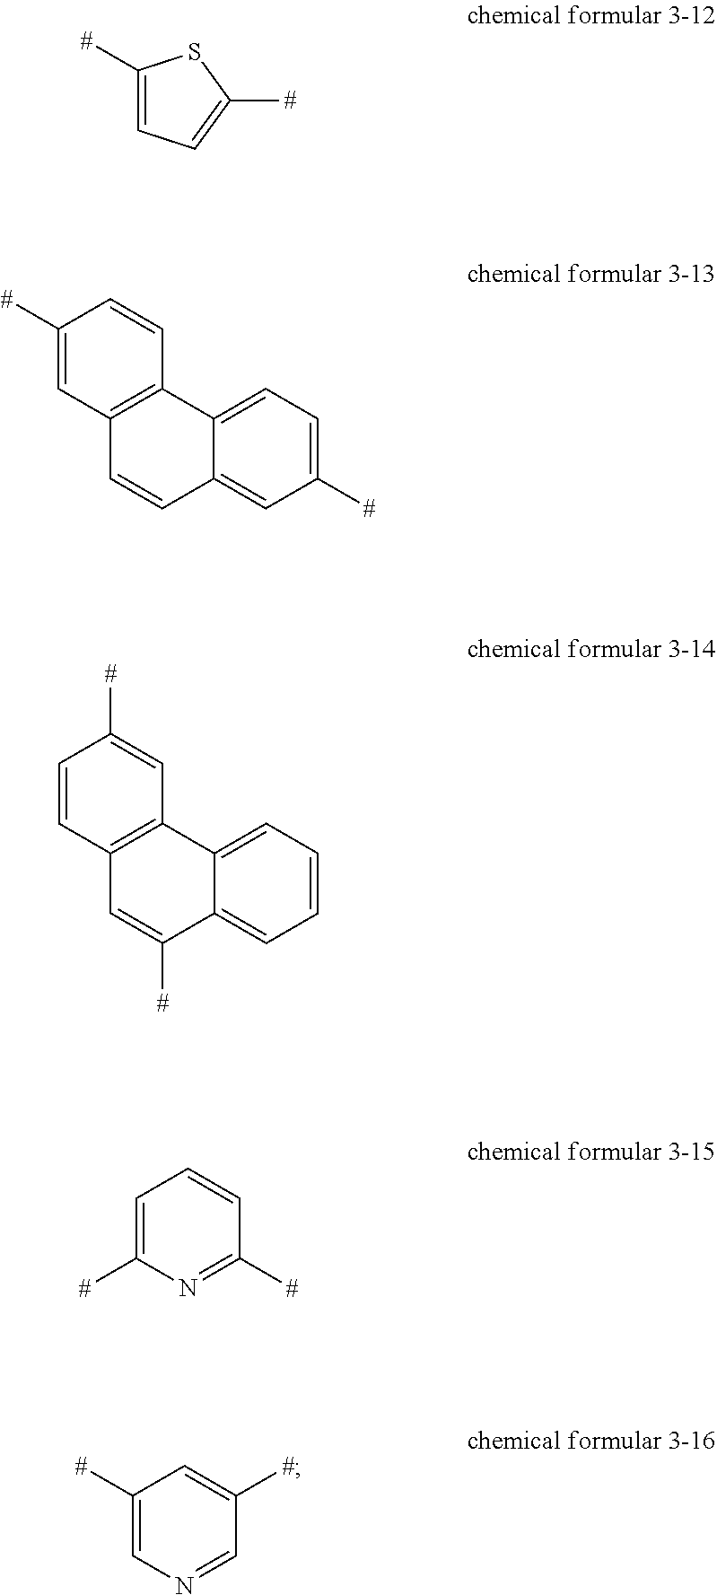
C1([#])=CC=C([#])S1.C1([#])=CC2=C(C=C1)C1=CC=C([#])C=C1C=C2.C1=CC2=C(C=C1[#])C1=CC=CC=C1C([#])=C2.C1=C([#])N=C([#])C=C1.C1([#])=CN=CC([#])=C1
